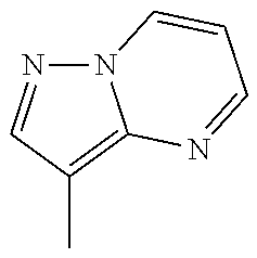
N12N=CC(C)=C1N=CC=C2
